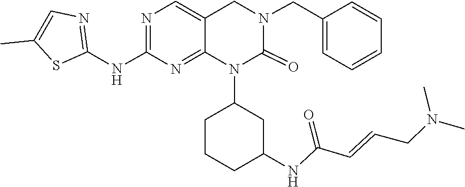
C(=CCN(C)C)C(NC1CCCC(N2C(=O)N(CC3=CC=CC=C3)CC3=CN=C(NC4=NC=C(C)S4)N=C23)C1)=O
